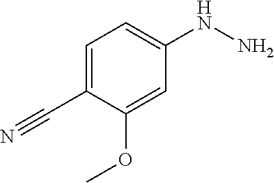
C1=C(C#N)C(OC)=CC(NN)=C1
